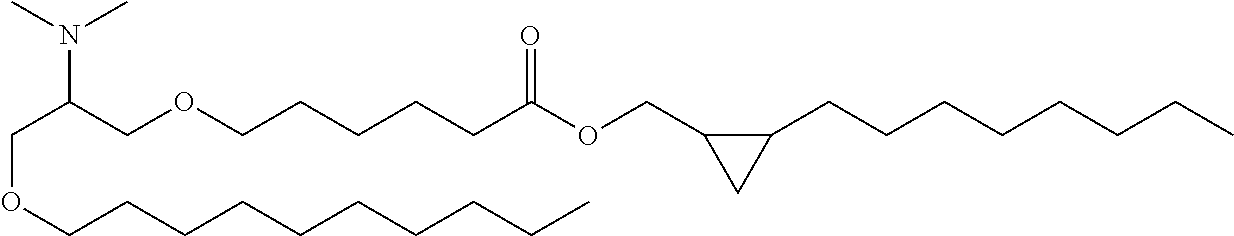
C(C(COCCCCCC(OCC1C(CCCCCCCC)C1)=O)N(C)C)OCCCCCCCCCC
